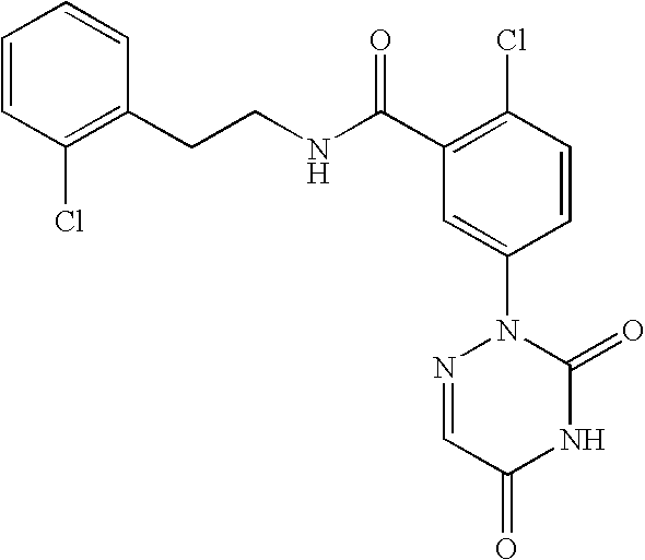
C1=CC(Cl)=C(CCNC(C2=C(Cl)C=CC(N3N=CC(=O)NC3=O)=C2)=O)C=C1
